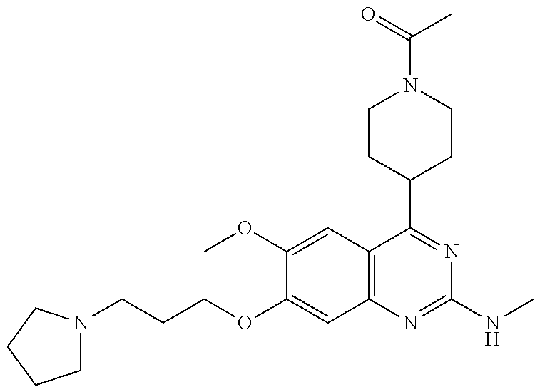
C1N(CCCOC2=CC3=C(C=C2OC)C(C2CCN(C(=O)C)CC2)=NC(NC)=N3)CCC1
